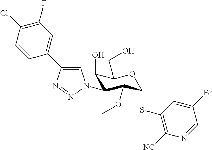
C1=C(C2=CN(C3C(O)C(CO)OC(SC4=C([NC])N=CC(Br)=C4)C3OC)N=N2)C=CC(Cl)=C1F
